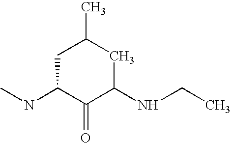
C1C(NC)C(=O)C(NCC)CC1C
